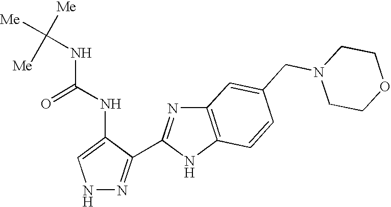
N1N=C(C2=NC3=C(N2)C=CC(CN2CCOCC2)=C3)C(NC(=O)NC([Me])([Me])[Me])=C1
